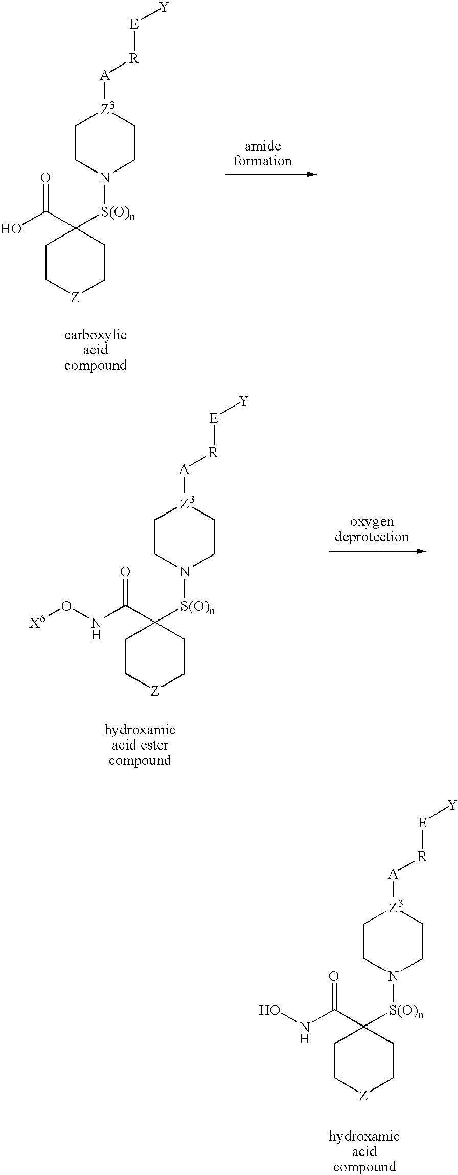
C1CN([S(O)n]C2(C(O)=O)CC[Z]CC2)CC[Z3]1[A][R][E][Y].C1CN([S(O)n]C2(C(=O)NO)CC[Z]CC2)CC[Z3]1[A][R][E][Y].C1CN([S(O)n]C2(C(=O)NO[X6])CC[Z]CC2)CC[Z3]1[A][R][E][Y]
